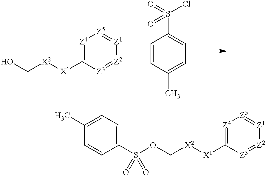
[Z4]1=C([X1][X2]COS(C2=CC=C(C)C=C2)(=O)=O)[Z3]=[Z2][Z1]=[Z5]1.[Z4]1=C([X1][X2]CO)[Z3]=[Z2][Z1]=[Z5]1.C1=CC(C)=CC=C1S(=O)(Cl)=O
